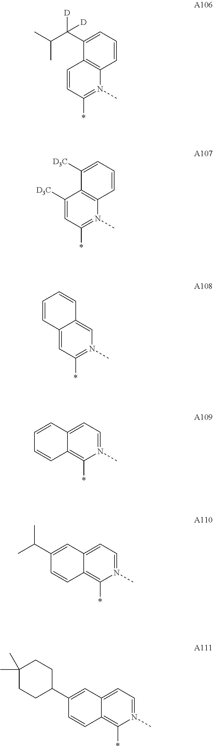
C1=CC(*)=N(C)C2=C1C(C(C(C)C)([D])[D])=CC=C2.C1([D3C])=CC(*)=N(C)C2=C1C([D3C])=CC=C2.C12=CC(*)=N(C)C=C1C=CC=C2.C12=CC=N(C)C(*)=C1C=CC=C2.C12=CC=N(C)C(*)=C1C=CC(C(C)C)=C2.C12=CC=N(C)C(*)=C1C=CC(C1CCC(C)(C)CC1)=C2
